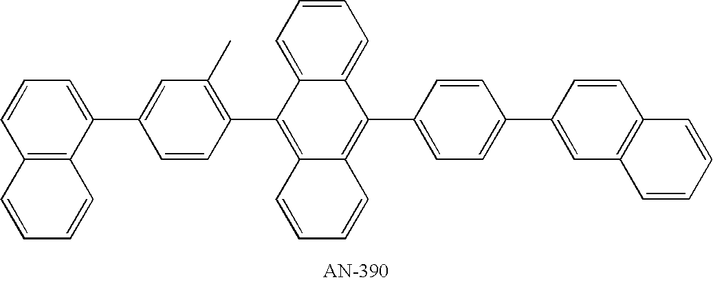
C12=C(C(C3=CC(C)=C(C4=C5C(=C(C6=CC=C(C7=CC8=C(C=C7)C=CC=C8)C=C6)C6=CC=CC=C46)C=CC=C5)C=C3)=CC=C1)C=CC=C2
